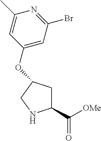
C1C(C([OMe])=O)NCC1OC1=CC(Br)=NC(C)=C1
